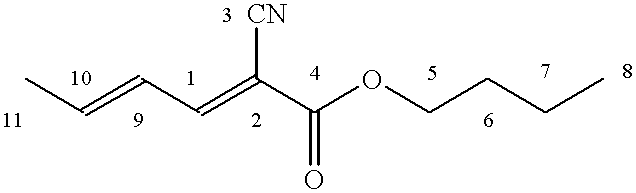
C(C=C(C(OCCCC)=O)[CN])=CC
